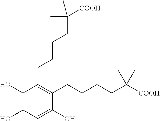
C1(CCCCC(C)(C)[COOH])=C(CCCCC(C)(C)[COOH])C(O)=CC(O)=C1O
